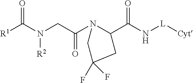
[R1]C(N(CC(N1C(C(N[L][Cyt])=O)CC(F)(F)C1)=O)[R2])=O
